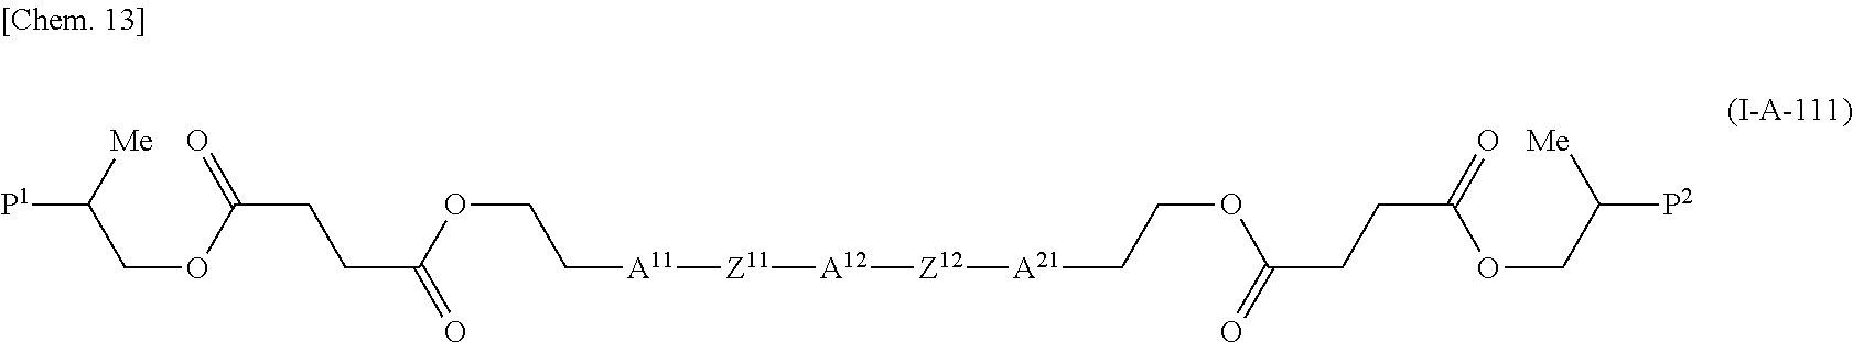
[P1]C([Me])COC(CCC(=O)OCC[A11][Z11][A12][Z12][A21]CCOC(CCC(=O)OCC([P2])[Me])=O)=O
